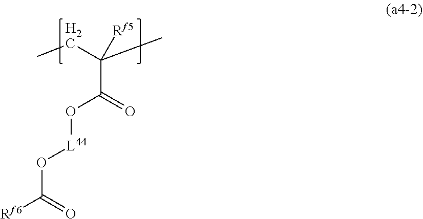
C(C(O[L44]OC(=O)[Rf6])=O)(C)(CC)[Rf5]
